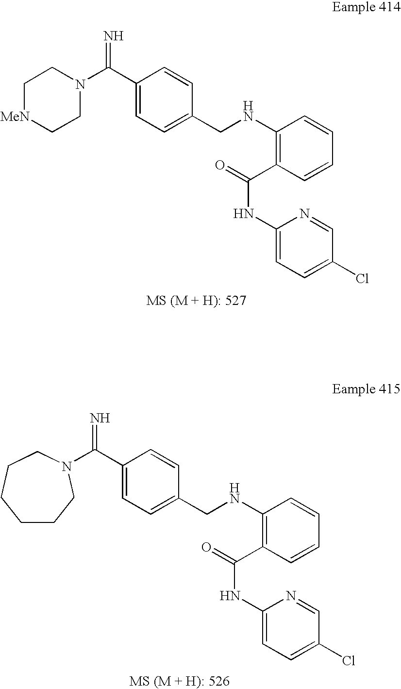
N=C(N1CC[MeN]CC1)C1=CC=C(CNC2=C(C(=O)NC3=CC=C(Cl)C=N3)C=CC=C2)C=C1.N=C(C1=CC=C(CNC2=C(C(=O)NC3=CC=C(Cl)C=N3)C=CC=C2)C=C1)N1CCCCCC1
